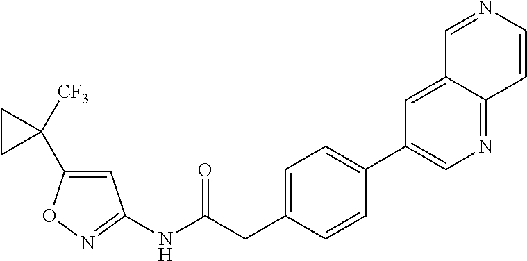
N1=C(NC(CC2=CC=C(C3=CN=C4C(=C3)C=NC=C4)C=C2)=O)C=C(C2([CF3])CC2)O1
